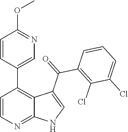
C1=CN=C2C(=C1C1=CN=C(OC)C=C1)C(C(=O)C1=C(Cl)C(Cl)=CC=C1)=CN2
